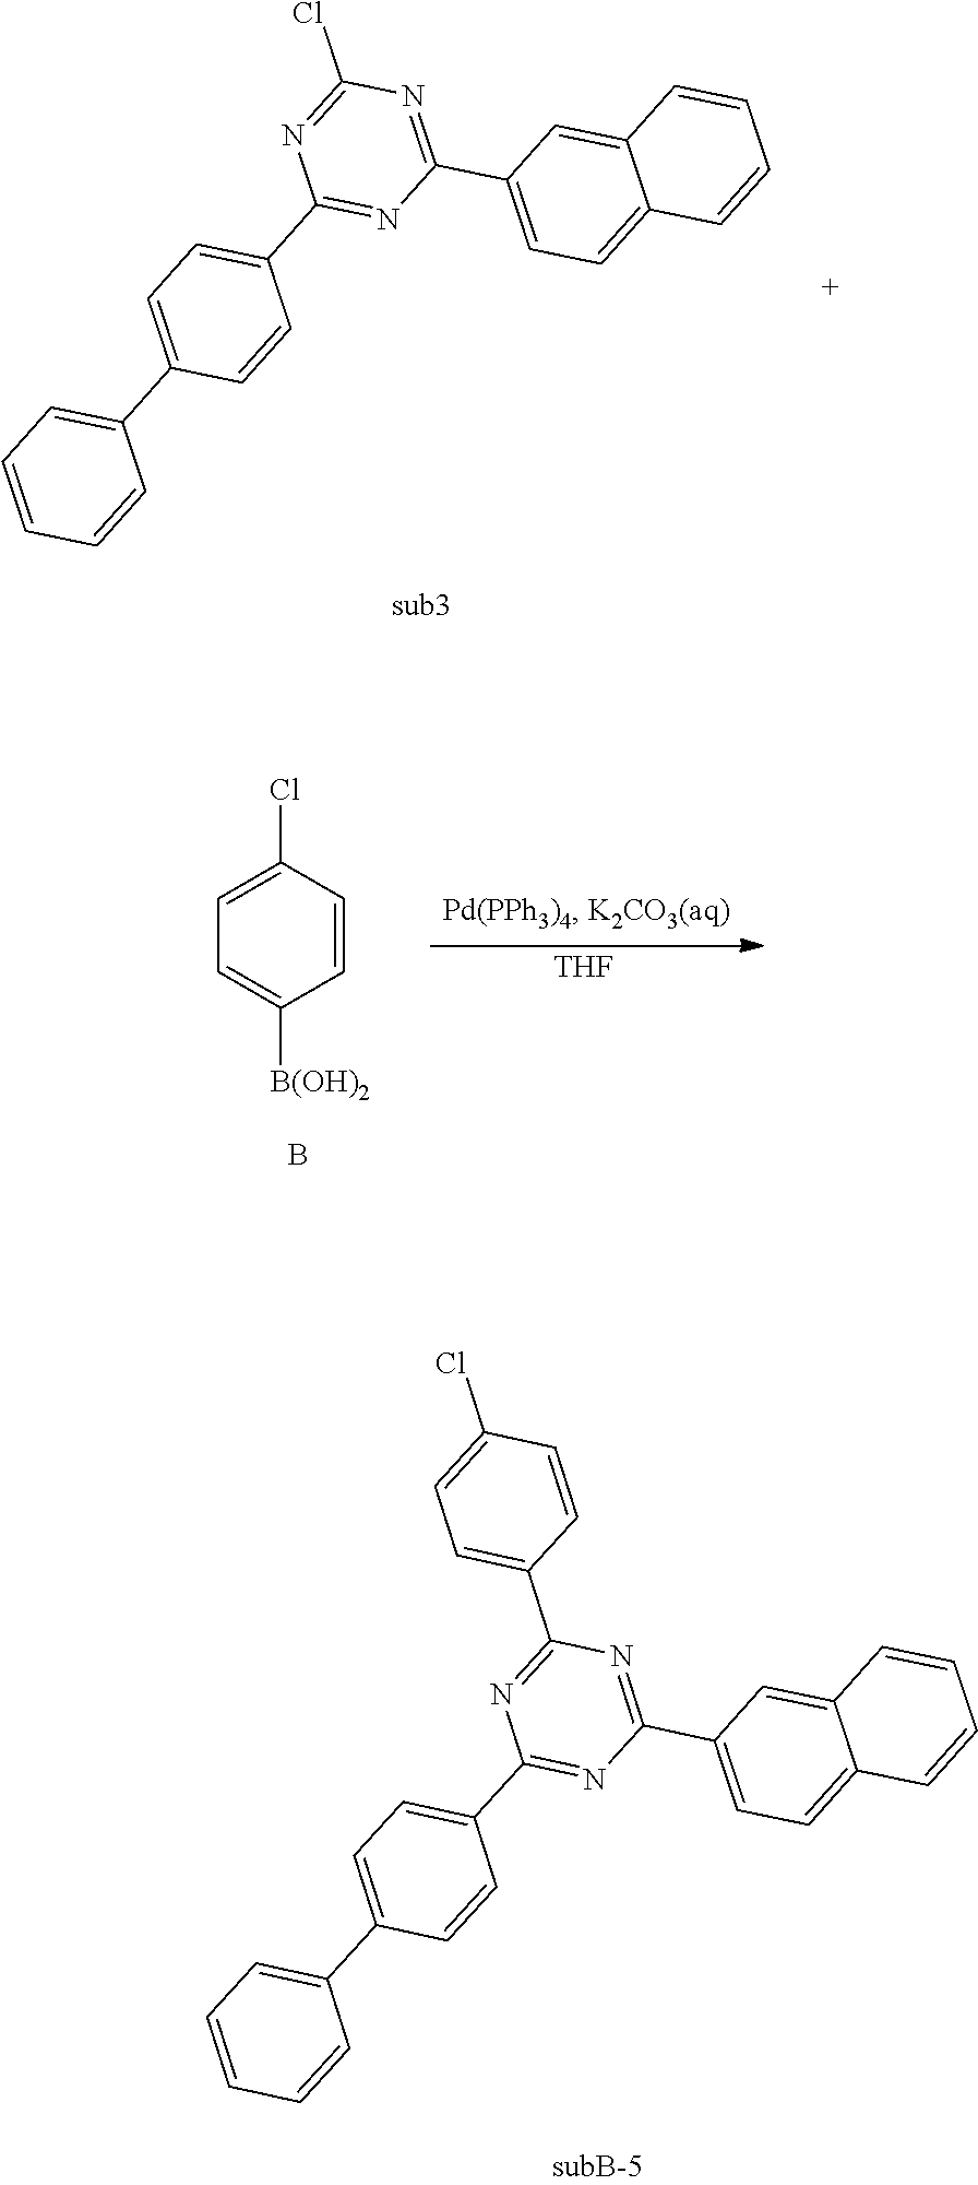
[THF].C1(Cl)=CC=C([B(OH)2])C=C1.B.C1(C2=CC=C(C3=CC=CC=C3)C=C2)=NC(C2=CC=C3C(=C2)C=CC=C3)=NC(Cl)=N1.C1(C2=CC=C(C3=CC=CC=C3)C=C2)=NC(C2=CC=C3C(=C2)C=CC=C3)=NC(C2=CC=C(Cl)C=C2)=N1
